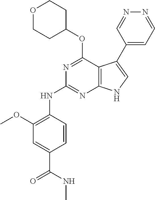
N(C1=NC2=C(C(OC3CCOCC3)=N1)C(C1=CC=NN=C1)=CN2)C1=C(OC)C=C(C(NC)=O)C=C1
